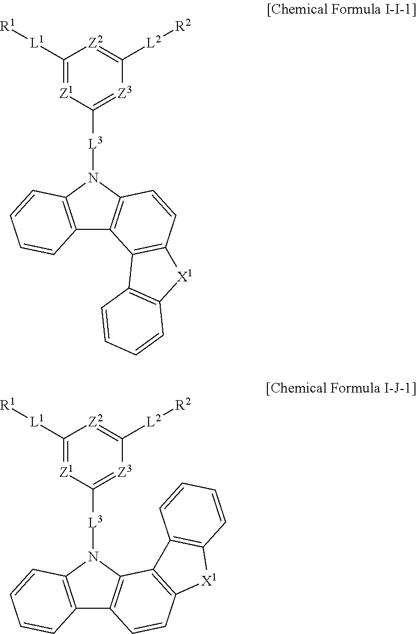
C12=C(N([L3]C3=[Z3]C([L2][R2])=[Z2]C([L1][R1])=[Z1]3)C3=C1C1=C(C=C3)[X1]C3=C1C=CC=C3)C=CC=C2.C12=C(N([L3]C3=[Z3]C([L2][R2])=[Z2]C([L1][R1])=[Z1]3)C3=C1C=CC1=C3C3=C([X1]1)C=CC=C3)C=CC=C2
